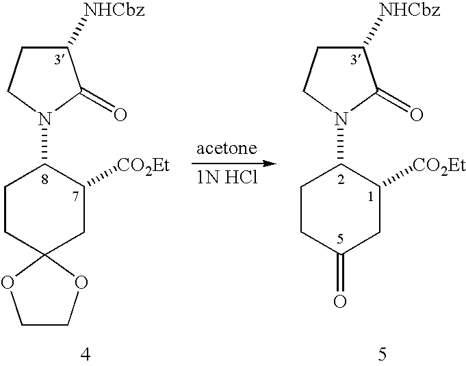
C1(N2CCC([NHCbz])C2=O)CCC2(CC1[CO2Et])OCCO2.[acetone].C1(N2CCC([NHCbz])C2=O)CCC(=O)CC1[CO2Et]
